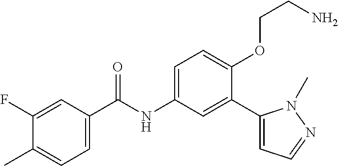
C1(F)=CC(C(=O)NC2=CC=C(OCCN)C(C3=CC=NN3C)=C2)=CC=C1C
